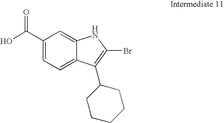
C1(C(O)=O)=CC=C2C(=C1)NC(Br)=C2C1CCCCC1
